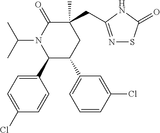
N1=C(CC2(C)C(=O)N(C(C)C)C(C3=CC=C(Cl)C=C3)C(C3=CC=CC(Cl)=C3)C2)NC(=O)S1
